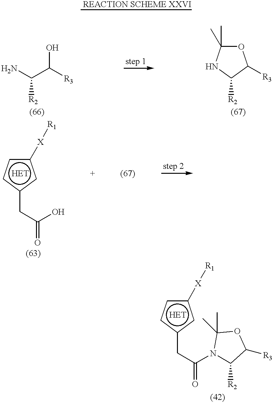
c1([X][R1])ccc(CC(=O)O)c1.c1([X][R1])ccc(CC(=O)N2C([R2])C([R3])OC2(C)C)c1.[REACTION SCHEME XXVI].NC(C([R3])O)[R2].O1C(C)(C)NC([R2])C1[R3]
